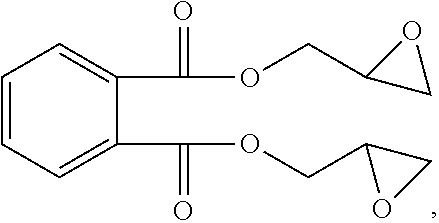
C1=CC=C(C(=O)OCC2OC2)C(C(=O)OCC2CO2)=C1
